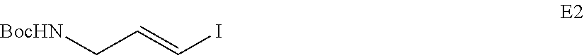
[BocHN]CC=CI
